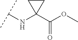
C(NC1(C(OC)=O)CC1)(C)C
